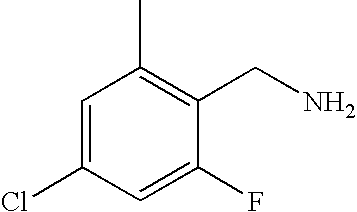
C1(CN)=C(C)C=C(Cl)C=C1F
